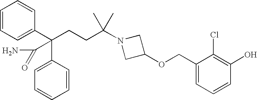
C1=CC=C(C(CCC(N2CC(OCC3=CC=CC(O)=C3Cl)C2)(C)C)(C2=CC=CC=C2)C(N)=O)C=C1
